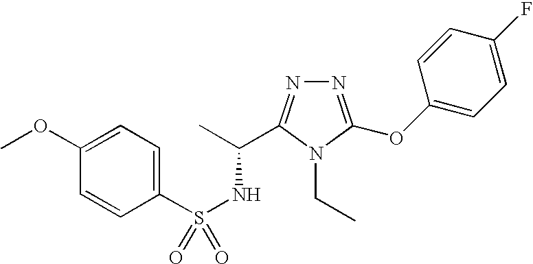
S(NC(C)C1=NN=C(OC2=CC=C(F)C=C2)N1CC)(=O)(C1=CC=C(OC)C=C1)=O
